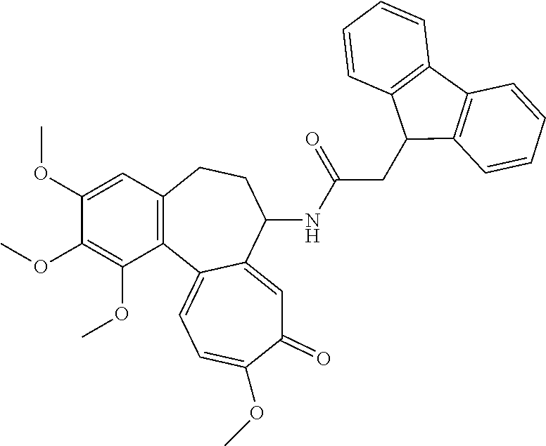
C1(OC)=CC2=C(C(OC)=C1OC)C1=CC=C(OC)C(=O)C=C1C(NC(CC1C3=C(C4=C1C=CC=C4)C=CC=C3)=O)CC2
